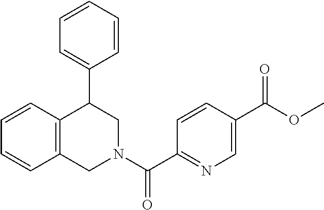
C12=C(C=CC=C1)C(C1=CC=CC=C1)CN(C(=O)C1=NC=C(C(=O)OC)C=C1)C2
